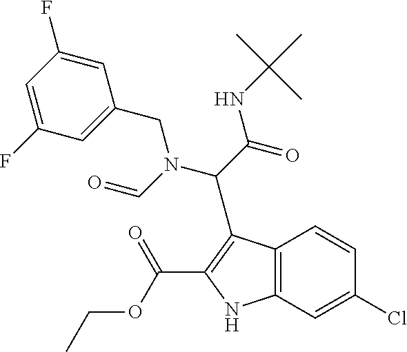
C12=C(C=C(Cl)C=C1)NC(C(=O)OCC)=C2C(N(CC1=CC(F)=CC(F)=C1)C=O)C(=O)NC(C)(C)C
